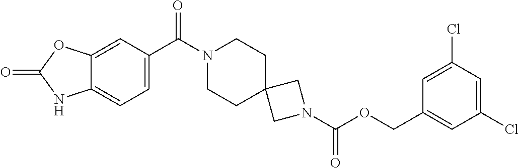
O=C(N1CCC2(CC1)CN(C(=O)OCC1=CC(Cl)=CC(Cl)=C1)C2)C1=CC=C2C(=C1)OC(=O)N2
